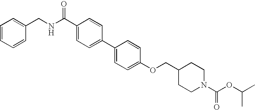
C1(C(NCC2=CC=CC=C2)=O)=CC=C(C2=CC=C(OCC3CCN(C(OC(C)C)=O)CC3)C=C2)C=C1
